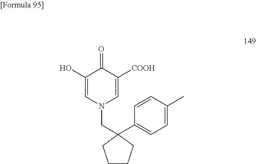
N1(CC2(C3=CC=C(C)C=C3)CCCC2)C=C([COOH])C(=O)C(O)=C1
